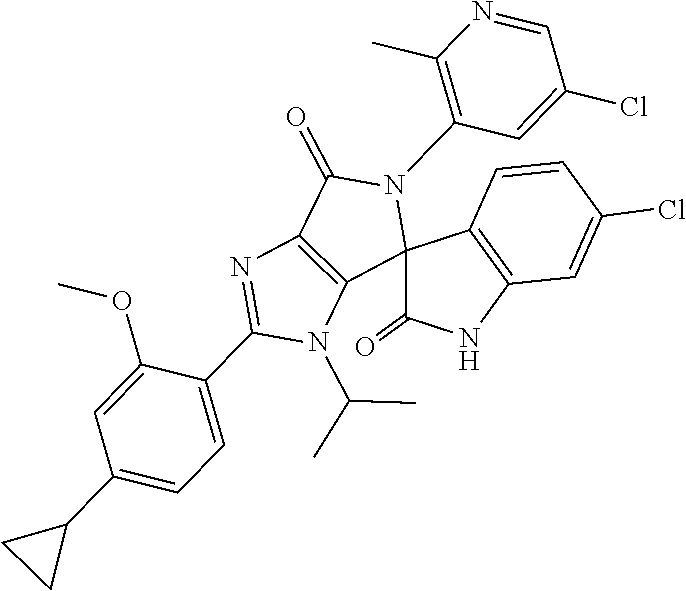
C(N1C(C2=CC=C(C3CC3)C=C2OC)=NC2=C1C1(N(C3=C(C)N=CC(Cl)=C3)C2=O)C2=C(C=C(Cl)C=C2)NC1=O)(C)C
